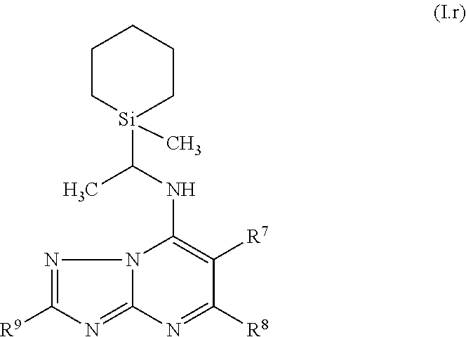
C1C[Si](C(NC2=C([R7])C([R8])=NC3=NC([R9])=NN32)C)(C)CCC1
